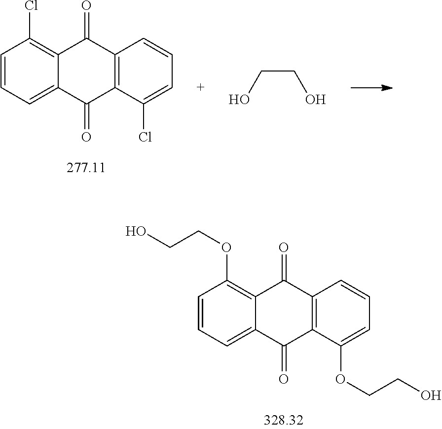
C1=CC=C2C(=C1OCCO)C(=O)C1=C(C2=O)C(OCCO)=CC=C1.C1=CC=C2C(=C1Cl)C(=O)C1=C(C2=O)C(Cl)=CC=C1.C(CO)O
